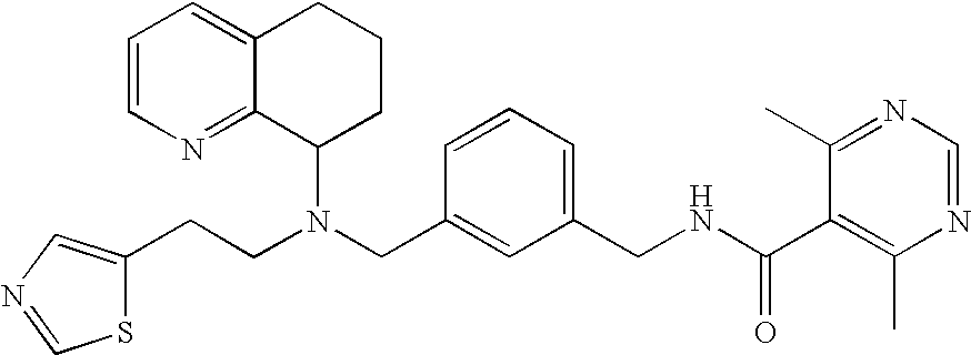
N(CC1=CC(CNC(C2=C(C)N=CN=C2C)=O)=CC=C1)(C1CCCC2=CC=CN=C12)CCC1=CN=CS1
